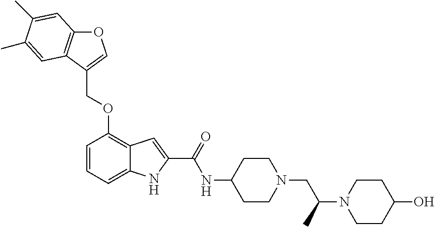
C(OC1=C2C(=CC=C1)NC(C(NC1CCN(CC(N3CCC(O)CC3)C)CC1)=O)=C2)C1=COC2=C1C=C(C)C(C)=C2
